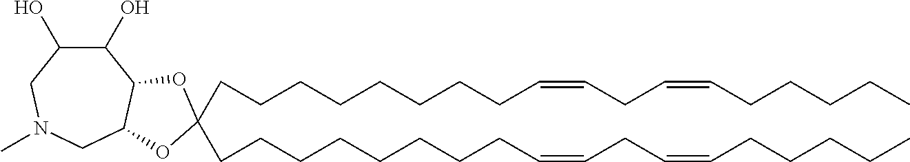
C1(O)C(O)CN(C)CC2C1OC(CCCCCCCCC=CCC=CCCCCC)(CCCCCCCCC=CCC=CCCCCC)O2
